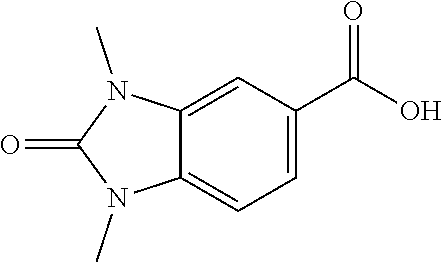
OC(=O)C1=CC=C2C(=C1)N(C)C(=O)N2C
